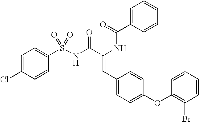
C(=O)(NC(C(NS(C1=CC=C(Cl)C=C1)(=O)=O)=O)=CC1=CC=C(OC2=C(Br)C=CC=C2)C=C1)C1=CC=CC=C1
